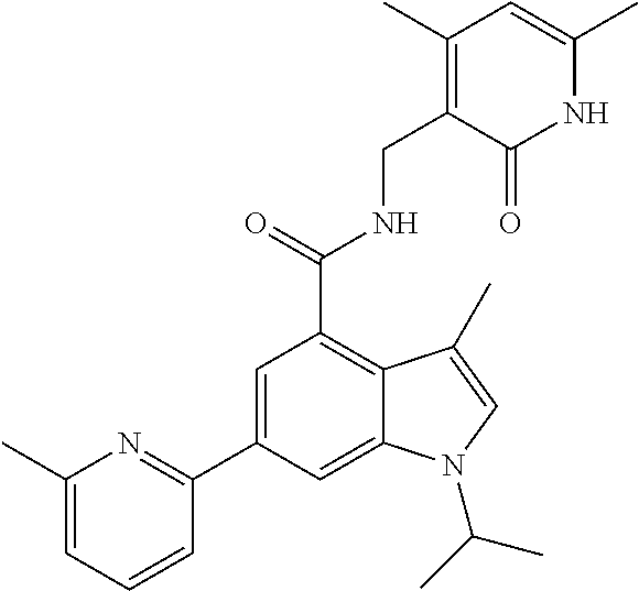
N1C(C)=CC(C)=C(CNC(C2=C3C(=CC(C4=NC(C)=CC=C4)=C2)N(C(C)C)C=C3C)=O)C1=O
